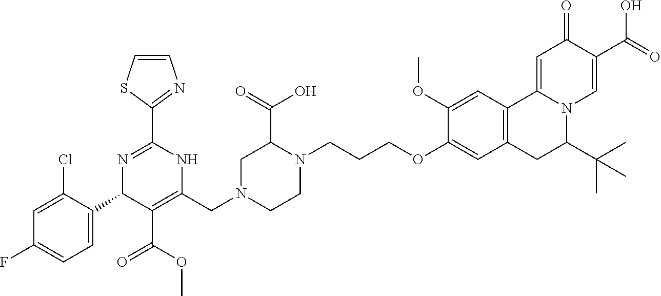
C1N(CC2=C(C(OC)=O)C(C3=CC=C(F)C=C3Cl)N=C(C3=NC=CS3)N2)CCN(CCCOC2=CC3=C(C=C2OC)C2=CC(=O)C(C(O)=O)=CN2C(C(C)(C)C)C3)C1C(O)=O
